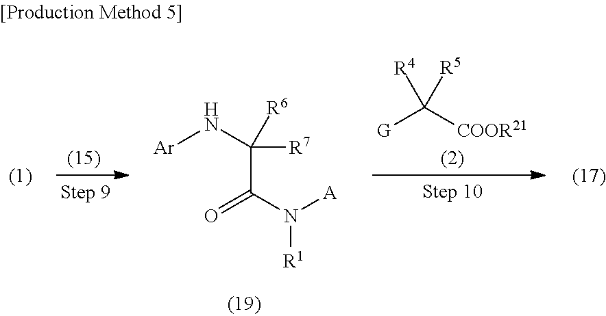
[Ar]NC([R7])(C(N([A])[R1])=O)[R6].[G]C([COOR21])([R4])[R5]
